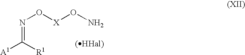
[A1]C([R1])=NO[X]ON
